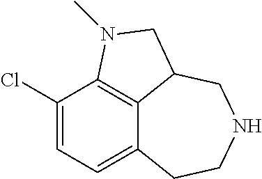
C12=CC=C(Cl)C3=C1C(CNCC2)CN3C
